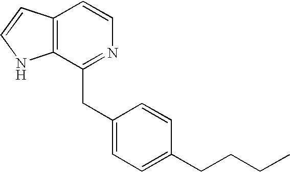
C12=C(C(CC3=CC=C(CCCC)C=C3)=NC=C1)NC=C2
